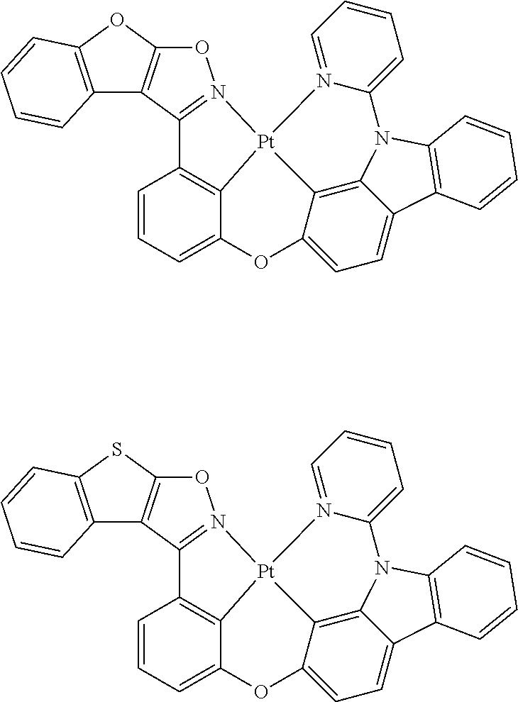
C1=CC=C2C3=C1C1=N(OC4=C1C1=C(O4)C=CC=C1)[Pt]31C3=C4C(=CC=C3O2)C2=C(N4C3=CC=CC=N13)C=CC=C2.C1=CC=C2C3=C1C1=N(OC4=C1C1=C(S4)C=CC=C1)[Pt]31C3=C4C(=CC=C3O2)C2=C(N4C3=CC=CC=N13)C=CC=C2
